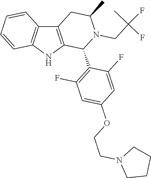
C12=C(NC3=C1C=CC=C3)C(C1=C(F)C=C(OCCN3CCCC3)C=C1F)N(CC(F)(C)F)C(C)C2
